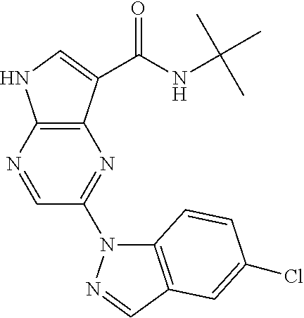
C1=NC2=C(N=C1N1C3=C(C=N1)C=C(Cl)C=C3)C(C(NC(C)(C)C)=O)=CN2
